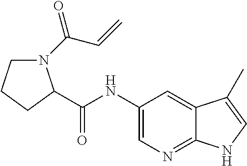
C(NC1=CN=C2C(=C1)C(C)=CN2)(C1N(C(C=C)=O)CCC1)=O
